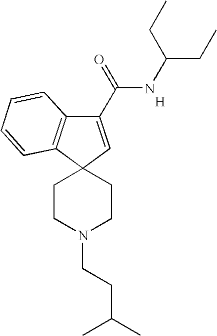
[H].C1(C(=O)NC(CC)CC)=CC2(C3=C1C=CC=C3)CCN(CCC(C)C)CC2
